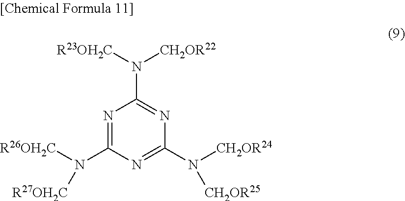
N1=C(N([R26OH2C])[R27OH2C])N=C(N([CH2OR24])[CH2OR25])N=C1N([R23OH2C])[CH2OR22]
